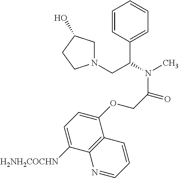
C1=CC(C(CN2CC(O)CC2)N(C)C(COC2=CC=C([H2NH2COCHN])C3=C2C=CC=N3)=O)=CC=C1
